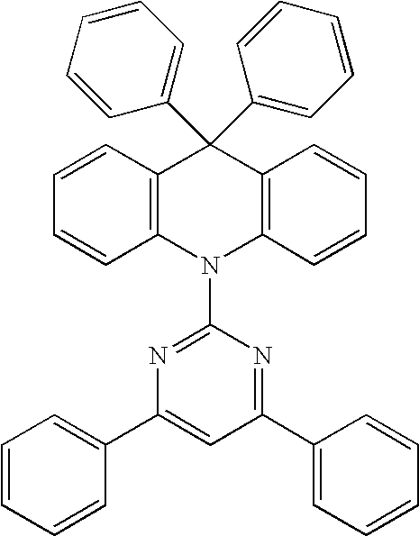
C1(C2=CC(C3=CC=CC=C3)=NC(N3C4=C(C(C5=CC=CC=C5)(C5=CC=CC=C5)C5=C3C=CC=C5)C=CC=C4)=N2)=CC=CC=C1
